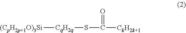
[(CpH2p+1O)3Si][CqH2q]SC(=O)[CkH2k+1]
